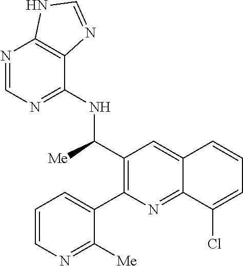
C12=NC(C3=CC=CN=C3[Me])=C(C([Me])NC3=NC=NC4=C3N=CN4)C=C1C=CC=C2Cl
